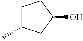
CC1CCC(O)C1
